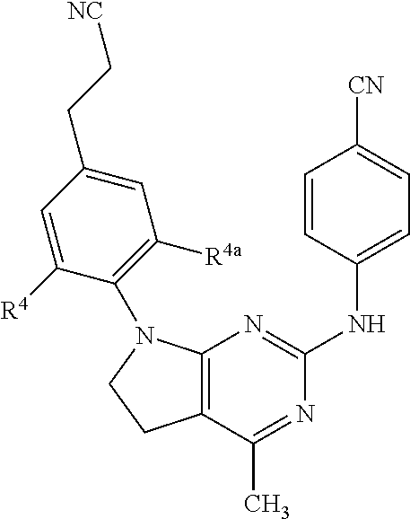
C12=C(N=C(NC3=CC=C([CN])C=C3)N=C1C)N(C1=C([R4a])C=C(CC[NC])C=C1[R4])CC2
